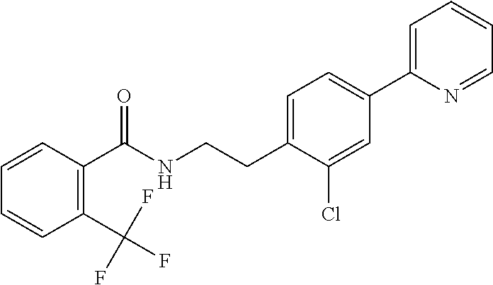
C(CNC(=O)C1=C(C(F)(F)F)C=CC=C1)C1=CC=C(C2=CC=CC=N2)C=C1Cl
